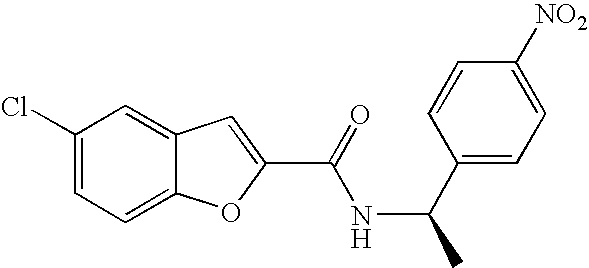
C1(Cl)=CC=C2C(=C1)C=C(C(=O)NC(C1=CC=C([NO2])C=C1)C)O2
